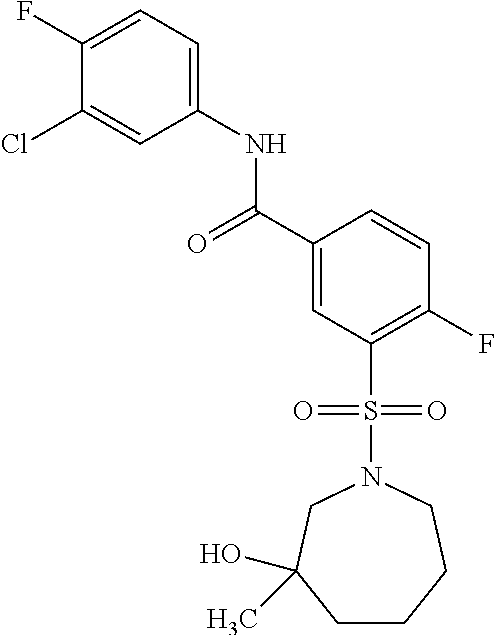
C1C(O)(C)CN(S(C2=C(F)C=CC(C(=O)NC3=CC=C(F)C(Cl)=C3)=C2)(=O)=O)CCC1
